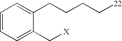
C1=CC=C(C[X])C(CCCC[22])=C1
